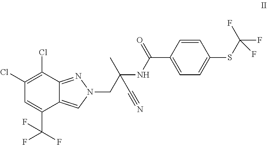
C12=CN(CC(NC(C3=CC=C(SC(F)(F)F)C=C3)=O)(C)C#N)N=C1C(Cl)=C(Cl)C=C2C(F)(F)F
